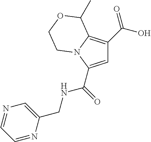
C1=C(C(NCC2=CN=CC=N2)=O)N2C(=C1C(O)=O)C(C)OCC2
